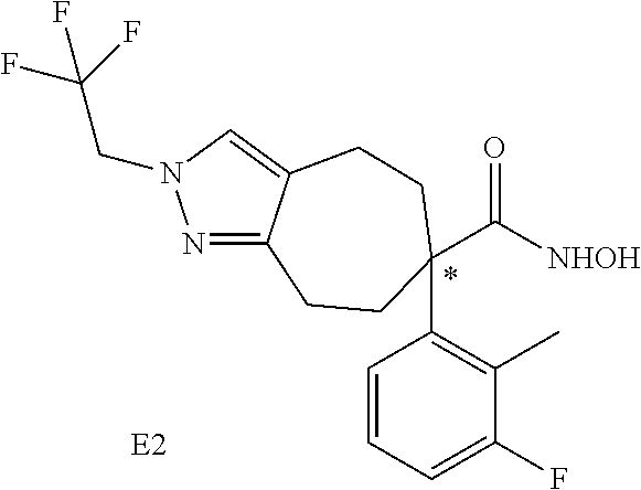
N1=C2C(=CN1CC(F)(F)F)CCC(C([NHOH])=O)(C1=C(C)C(F)=CC=C1)CC2.*.[E2]
